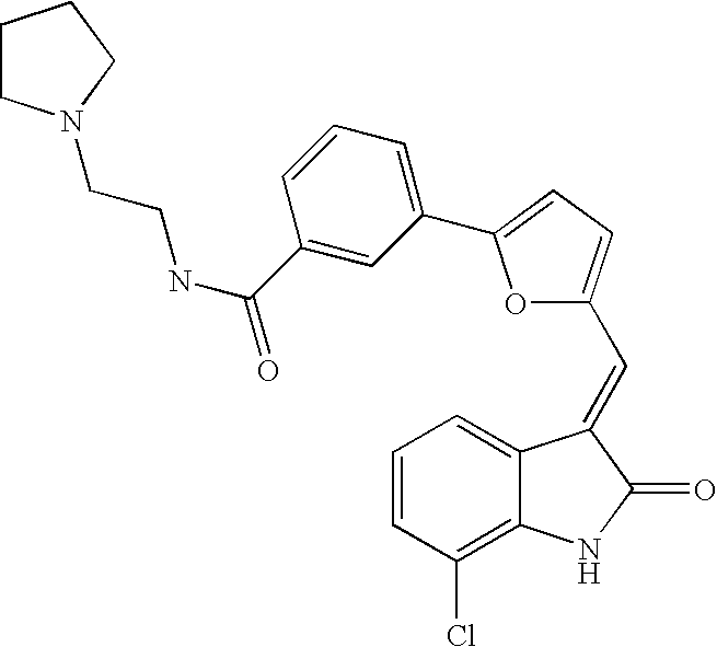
C1=CC(Cl)=C2C(=C1)C(=CC1=CC=C(C3=CC=CC(C(NCCN4CCCC4)=O)=C3)O1)C(=O)N2
